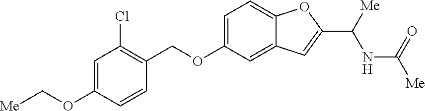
C1=C(OC[Me])C=CC(COC2=CC=C3C(=C2)C=C(C([Me])NC([Me])=O)O3)=C1Cl
